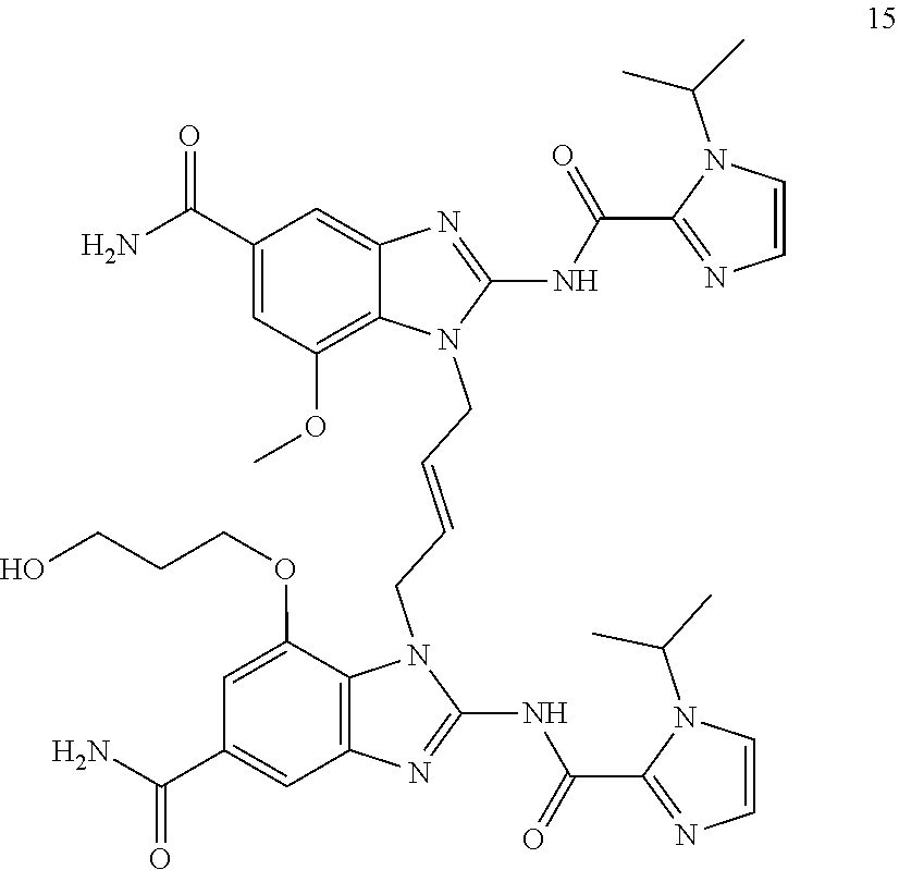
C1(NC(C2=NC=CN2C(C)C)=O)=NC2=C(N1CC=CCN1C(NC(=O)C3=NC=CN3C(C)C)=NC3=CC(C(N)=O)=CC(OC)=C13)C(OCCCO)=CC(C(=O)N)=C2
